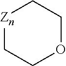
[Zn]1CCOCC1
